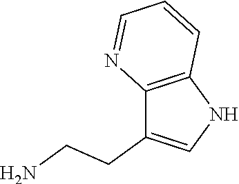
C(CN)C1=CNC2=C1N=CC=C2
